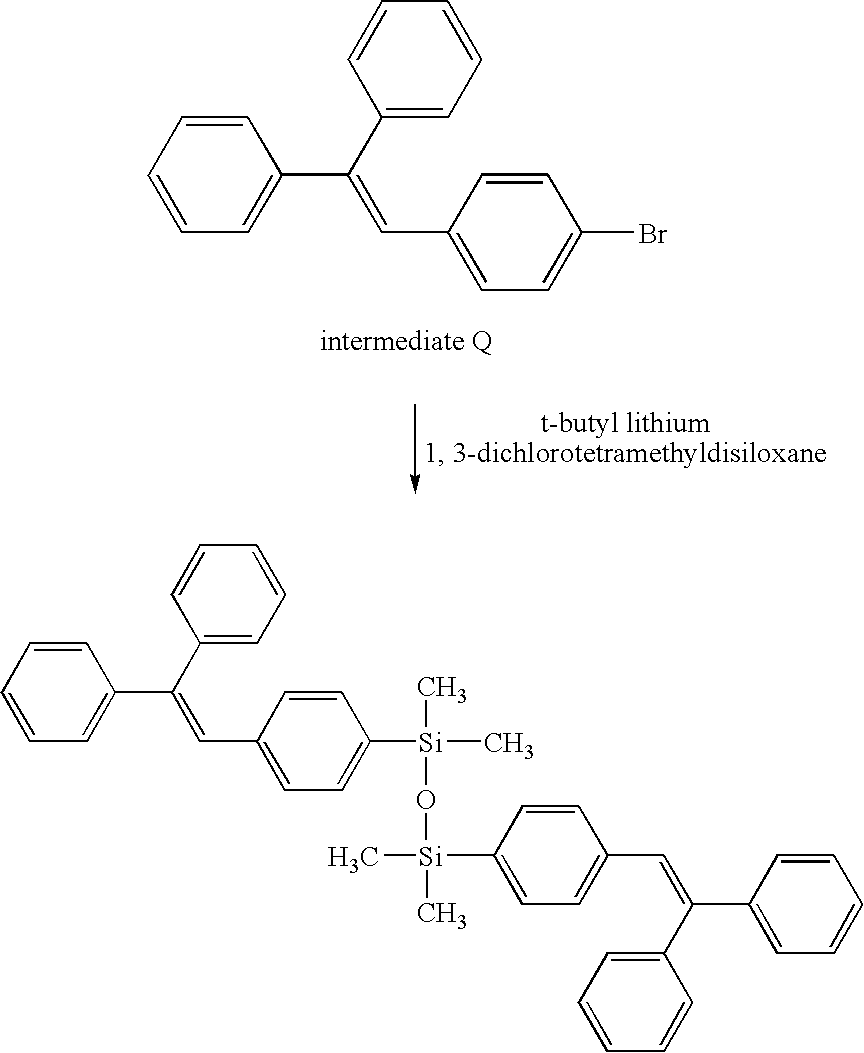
C1(C(=CC2=CC=C(Br)C=C2)C2=CC=CC=C2)=CC=CC=C1.C[Si](O[Si](C)(C)C1=CC=C(C=C(C2=CC=CC=C2)C2=CC=CC=C2)C=C1)(C)C1=CC=C(C=C(C2=CC=CC=C2)C2=CC=CC=C2)C=C1
